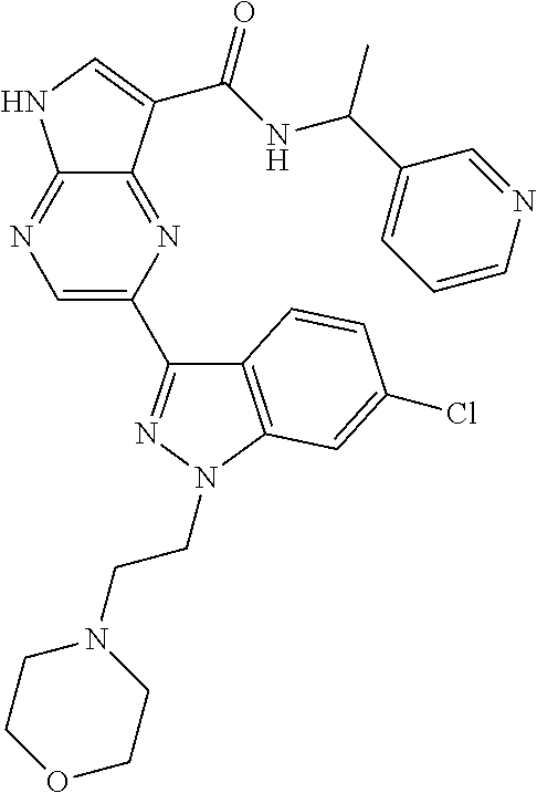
C12=NC=C(C3=NN(CCN4CCOCC4)C4=C3C=CC(Cl)=C4)N=C1C(C(NC(C1=CC=CN=C1)C)=O)=CN2
